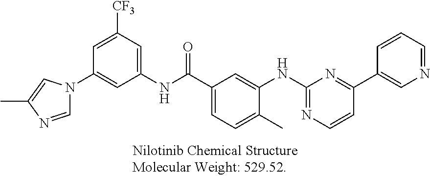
C1(NC(=O)C2=CC=C(C)C(NC3=NC=CC(C4=CN=CC=C4)=N3)=C2)=CC([CF3])=CC(N2C=NC(C)=C2)=C1
